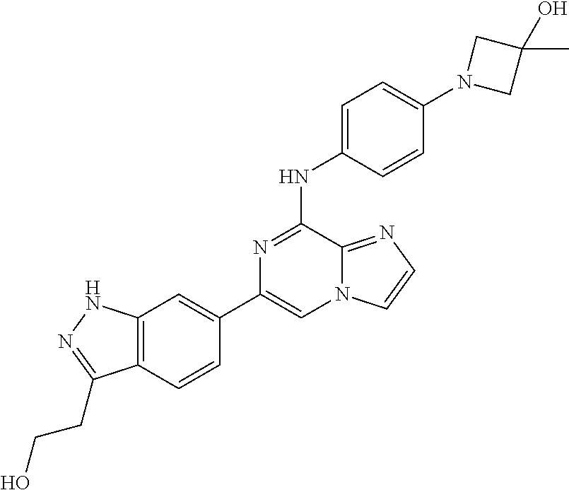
C1(C2=CC3=C(C=C2)C(CCO)=NN3)=CN2C(=NC=C2)C(NC2=CC=C(N3CC(C)(O)C3)C=C2)=N1
